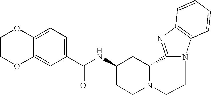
C12=CC=C(C(NC3CCN4C(C3)C3=NC5=C(N3CC4)C=CC=C5)=O)C=C1OCCO2
